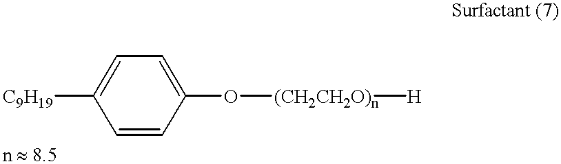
C1=CC(O[(CH2CH2O)n][H])=CC=C1[C9H19]
